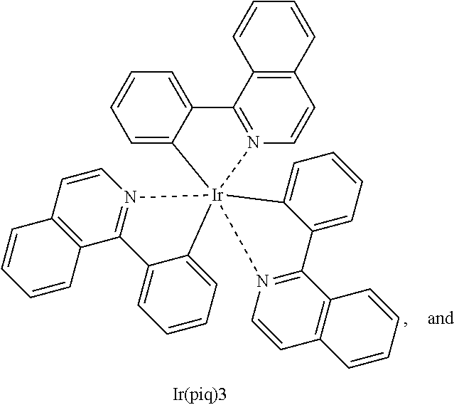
C1=CC=C2C(=C1)[Ir]13(N4=C2C2=C(C=C4)C=CC=C2)(C2=CC=CC=C2C2=N1C=CC1=C2C=CC=C1)N1=C(C2=CC=CC=C23)C2=C(C=C1)C=CC=C2
